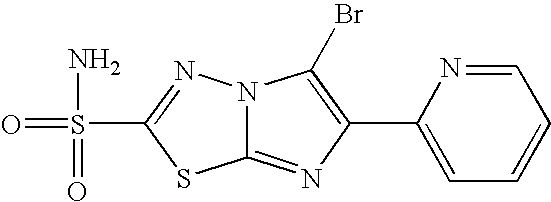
C12=NC(C3=CC=CC=N3)=C(Br)N1N=C(S(=O)(=O)N)S2
